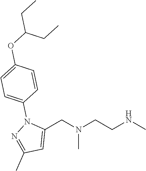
C1(CN(CCNC)C)=CC(C)=NN1C1=CC=C(OC(CC)CC)C=C1
